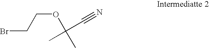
BrCCOC(C)(C)C#N
